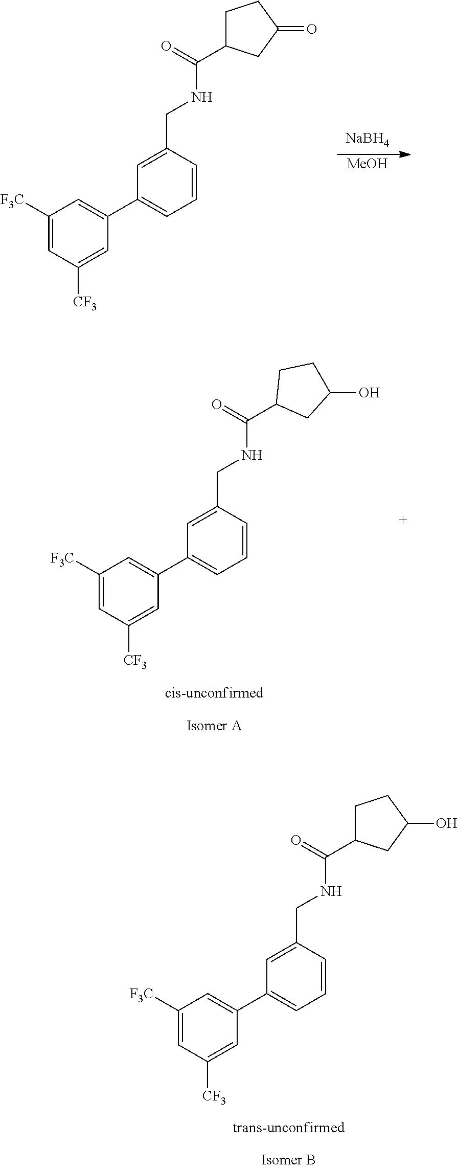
[NaBH4].[MeOH].C1([F3C])=CC([CF3])=CC(C2=CC=CC(CNC(C3CCC(=O)C3)=O)=C2)=C1.C1([F3C])=CC([CF3])=CC(C2=CC=CC(CNC(C3CCC(O)C3)=O)=C2)=C1.C1([F3C])=CC([CF3])=CC(C2=CC=CC(CNC(=O)C3CC(O)CC3)=C2)=C1
